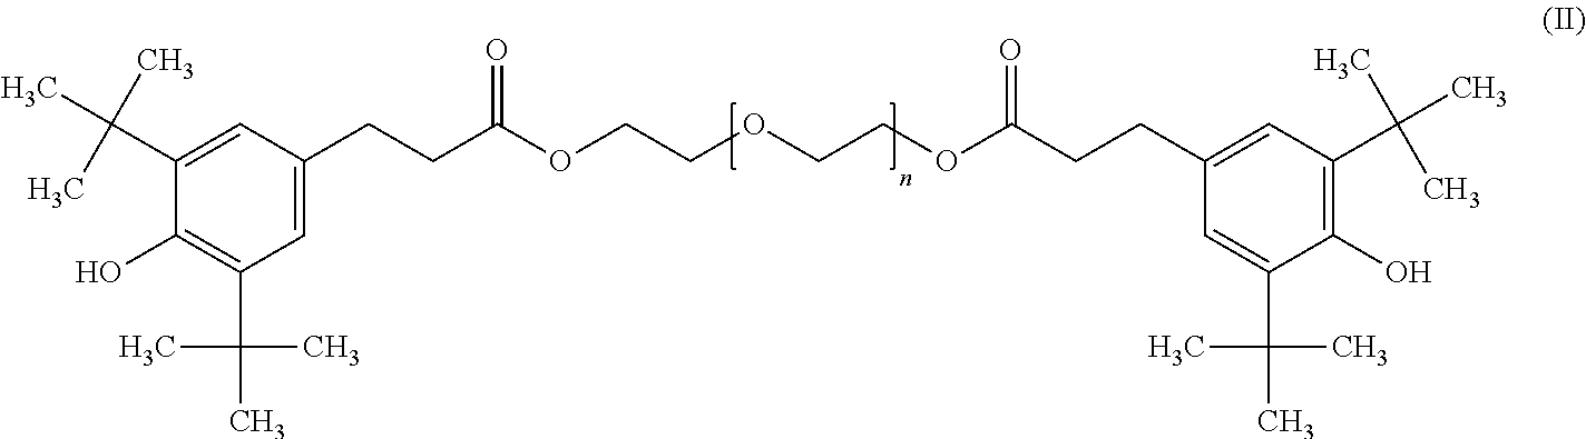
C1=C(CCC(OCCOCCOC(CCC2=CC(C(C)(C)C)=C(O)C(C(C)(C)C)=C2)=O)=O)C=C(C(C)(C)C)C(O)=C1C(C)(C)C
